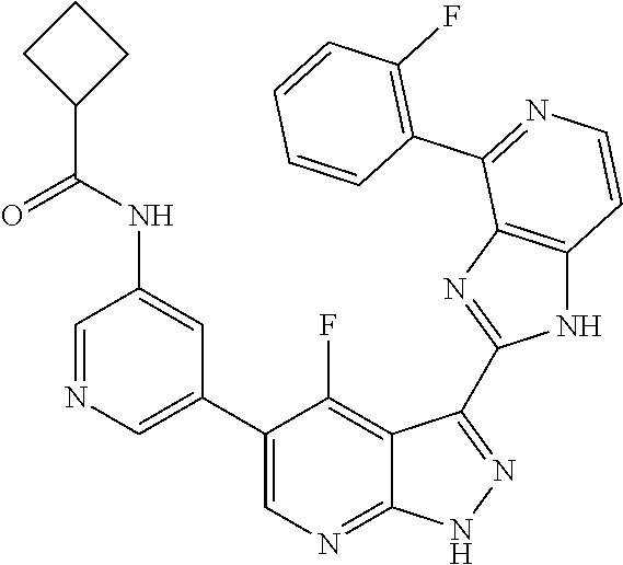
C1=NC=C(C2=CN=C3C(=C2F)C(C2=NC4=C(N2)C=CN=C4C2=C(F)C=CC=C2)=N[N H]3)C=C1NC(C1CCC1)=O
